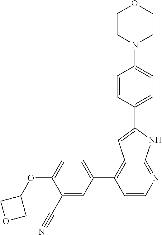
C1(C#N)=CC(C2=C3C(=NC=C2)NC(C2=CC=C(N4CCOCC4)C=C2)=C3)=CC=C1OC1COC1
